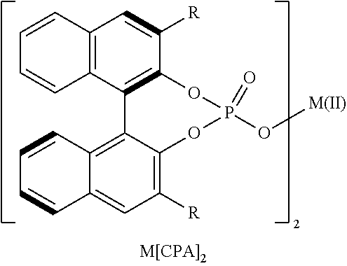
C1=CC2=C(C=C1)C1=C(C([R])=C2)OP(=O)(O[M(II)])OC2=C([R])C=C3C(=C12)C=CC=C3
